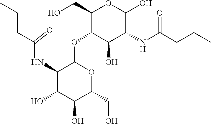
OCC1C(OC2C(NC(CCC)=O)C(O)C(O)C(CO)O2)C(O)C(NC(CCC)=O)C(O)O1
